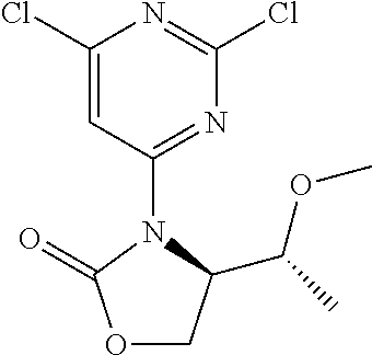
C1(Cl)=CC(N2C(=O)OCC2C(OC)C)=NC(Cl)=N1
